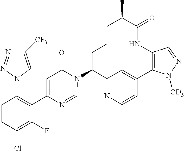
C12=NC=CC(=C1)C1=C(NC(=O)C(C)CCCC2N2C(=O)C=C(C3=C(N4C=C([CF3])N=N4)C=CC(Cl)=C3F)N=C2)C=NN1[CD3]
